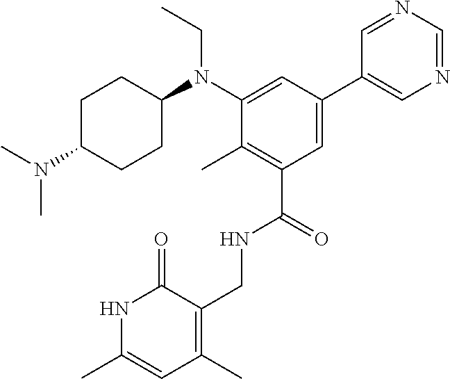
C1C(N(C)C)CCC(N(C2=CC(C3=CN=CN=C3)=CC(C(=O)NCC3=C(C)C=C(C)NC3=O)=C2C)CC)C1
